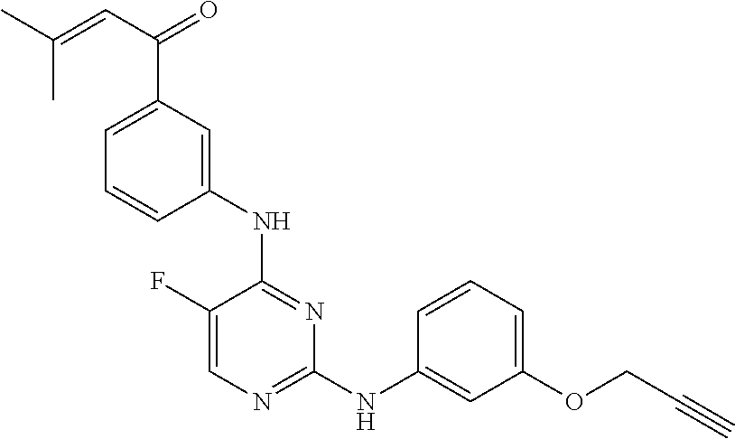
C1=C(F)C(NC2=CC(C(C=C(C)C)=O)=CC=C2)=NC(NC2=CC(OCC#C)=CC=C2)=N1
